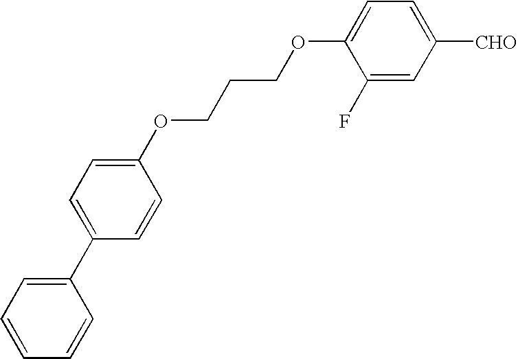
C1(C2=CC=C(OCCCOC3=CC=C([CHO])C=C3F)C=C2)=CC=CC=C1
